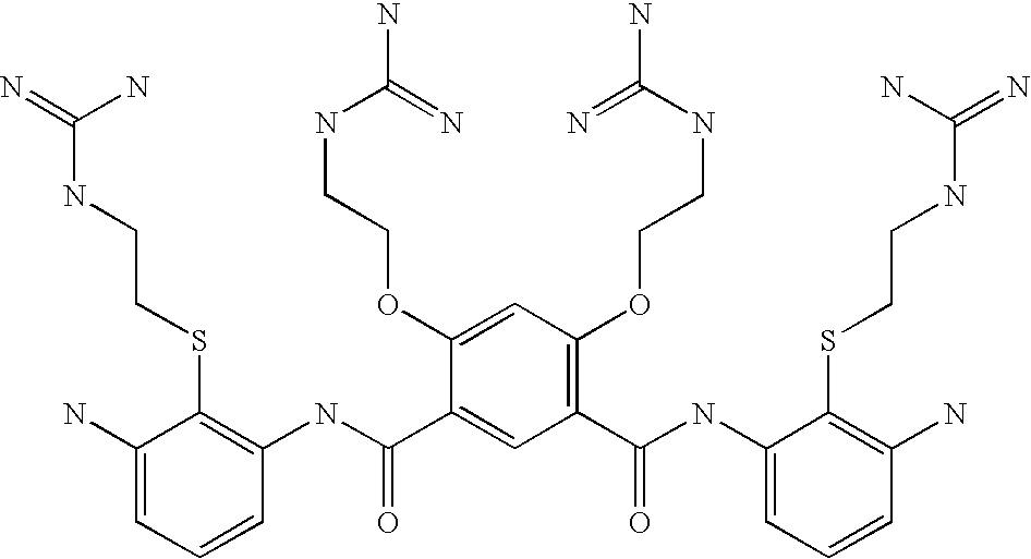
C1(N)=CC=CC(NC(C2=CC(C(=O)NC3=CC=CC(N)=C3SCCNC(=N)N)=C(OCCNC(N)=N)C=C2OCCNC(N)=N)=O)=C1SCCNC(=N)N
